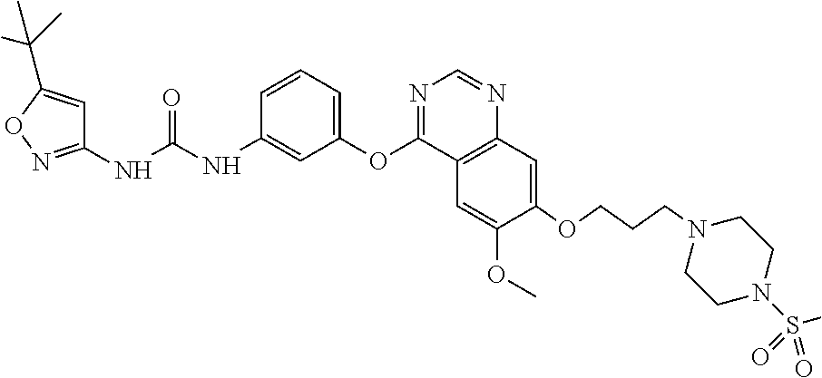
C1(NC(NC2=CC(OC3=NC=NC4=C3C=C(OC)C(OCCCN3CCN(S(C)(=O)=O)CC3)=C4)=CC=C2)=O)=NOC(C(C)(C)C)=C1
